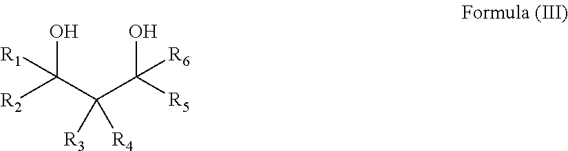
OC(C([R3])(C(O)([R6])[R5])[R4])([R1])[R2]
